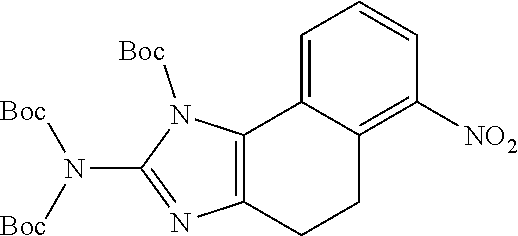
C12=CC=CC([NO2])=C1CCC1=C2N([Boc])C(N([Boc])[Boc])=N1
